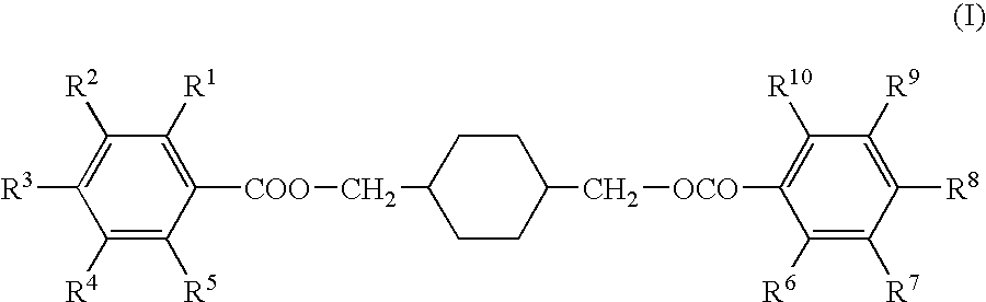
C1([R4])=C([R5])C([COO]CC2CCC(C[OCO]C3=C([R10])C([R9])=C([R8])C([R7])=C3[R6])CC2)=C([R1])C([R2])=C1[R3]
